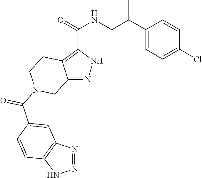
O=C(C1=C2C(=NN1)CN(C(C1=CC3=C(NN=N3)C=C1)=O)CC2)NCC(C1=CC=C(Cl)C=C1)C
